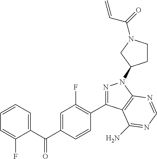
C1(C(C2=CC(F)=C(C3=NN(C4CCN(C(=O)C=C)C4)C4=C3C(N)=NC=N4)C=C2)=O)=CC=CC=C1F
